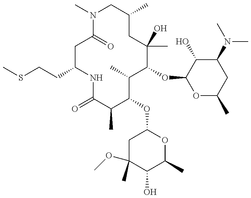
C1(CCSC)NC(=O)C(C)C(OC2CC(OC)(C)C(O)C(C)O2)C(C)C(OC2OC(C)CC(N(C)C)C2O)C(C)(O)CC(C)CN(C)C(=O)C1
